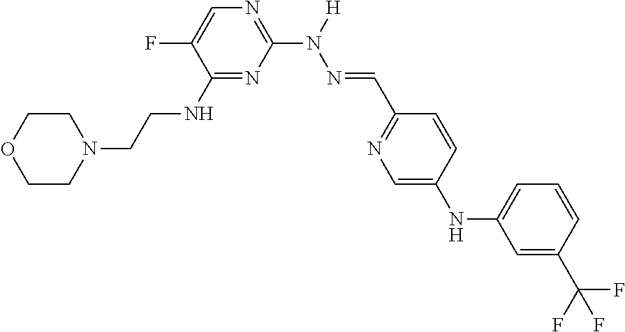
[H]N(C1=NC=C(F)C(NCCN2CCOCC2)=N1)N=CC1=NC=C(NC2=CC=CC(C(F)(F)F)=C2)C=C1
